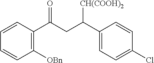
C1=CC(C(CC(C2=CC=C(Cl)C=C2)[CH(COOH)2])=O)=C([OBn])C=C1
